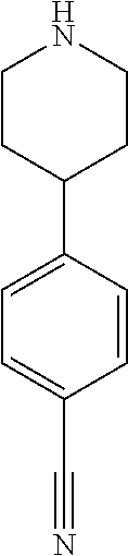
C1=C(C#N)C=CC(C2CCNCC2)=C1
